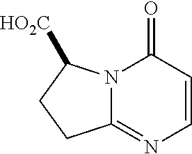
N12C(=NC=CC1=O)CCC2[HO2C]
